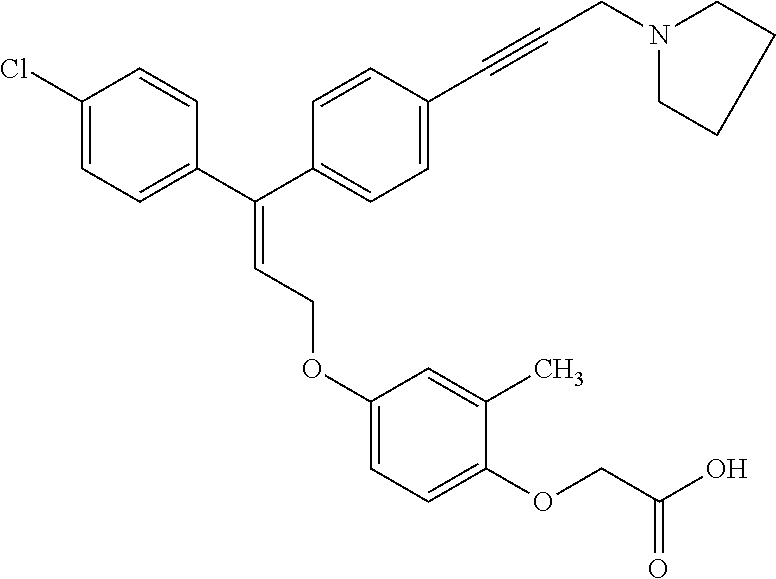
C1=C(Cl)C=CC(C(C2=CC=C(C#CCN3CCCC3)C=C2)=CCOC2=CC=C(OCC(O)=O)C(C)=C2)=C1
